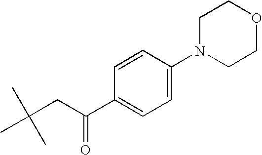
C1=C(N2CCOCC2)C=CC(C(CC(C)(C)C)=O)=C1
